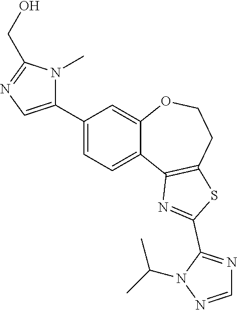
C1=C(C2=CN=C(CO)N2C)C=C2C(=C1)C1=C(CCO2)SC(C2=NC=NN2C(C)C)=N1
